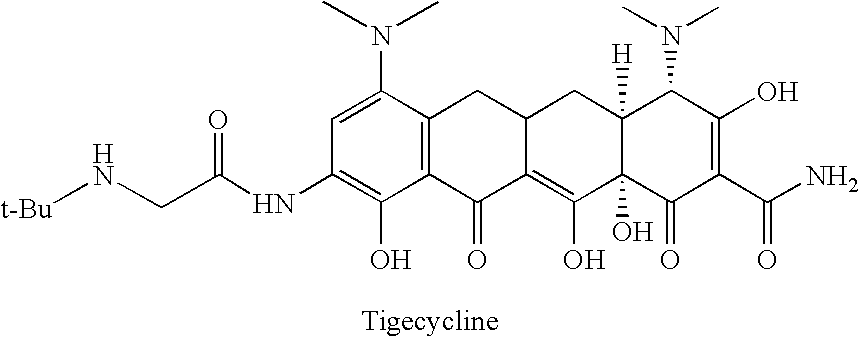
C1=C(N(C)C)C2=C(C(O)=C1NC(=O)CN[t-Bu])C(=O)C1=C(O)C3(O)C([H])(CC1C2)C(N(C)C)C(O)=C(C(N)=O)C3=O
